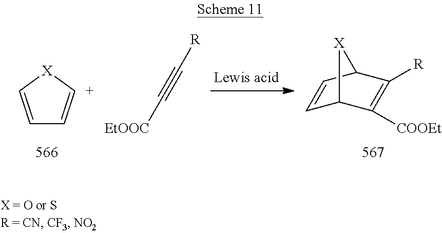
C1=C[X][C+]=C1.C(#C[R])[EtOOC].C1=CC2C([R])=C([COOEt])C1[X]2
